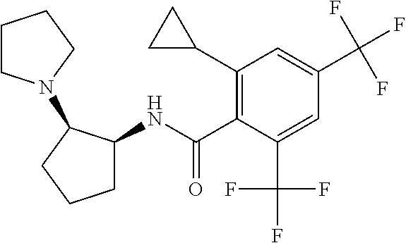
C1(C2CC2)=C(C(NC2CCCC2N2CCCC2)=O)C(C(F)(F)F)=CC(C(F)(F)F)=C1
